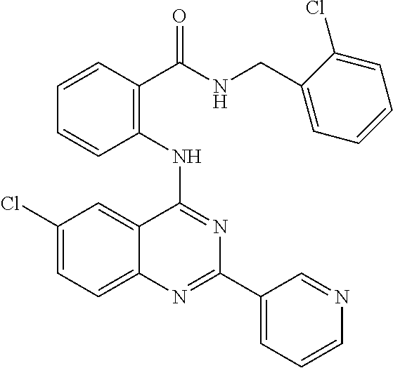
C1(NC2=NC(C3=CC=CN=C3)=NC3=CC=C(Cl)C=C23)=C(C(NCC2=CC=CC=C2Cl)=O)C=CC=C1
